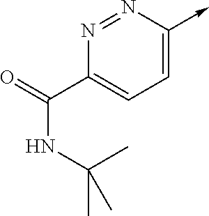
N1=NC(->C)=CC=C1C(=O)NC(C)(C)C
